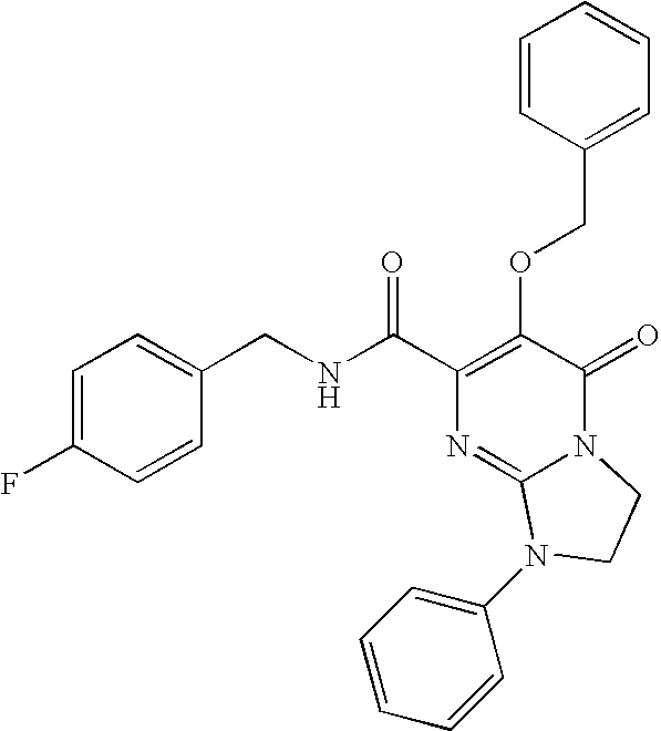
N(C(C1=C(OCC2=CC=CC=C2)C(=O)N2C(=N1)N(C1=CC=CC=C1)CC2)=O)CC1=CC=C(F)C=C1
